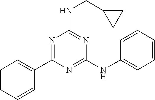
N(CC1CC1)C1=NC(NC2=CC=CC=C2)=NC(C2=CC=CC=C2)=N1
